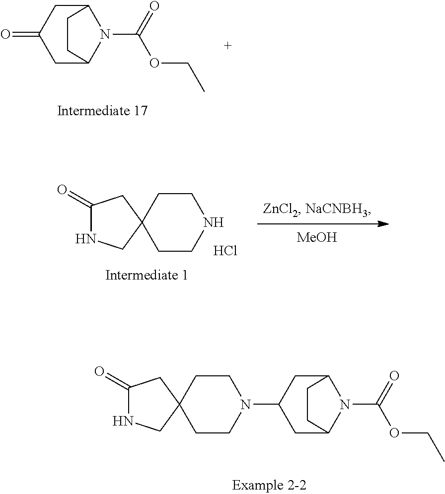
C1C2N(C(=O)OCC)C(CC1=O)CC2.[MeOH].C1CNCCC12CC(=O)NC2.Cl.C1C2N(C(=O)OCC)C(CC1N1CCC3(CC1)CC(=O)NC3)CC2
